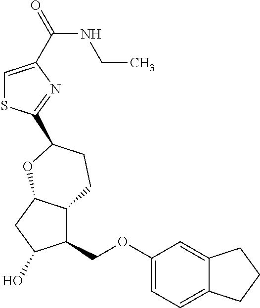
C1=C(C(NCC)=O)N=C(C2CCC3C(COC4=CC=C5C(=C4)CCC5)C(O)CC3O2)S1
